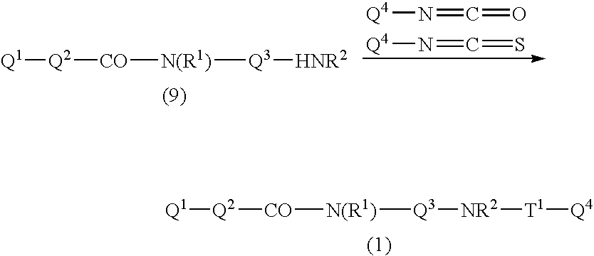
[Q1][Q2][CO][N(R1)][Q3][NR2][T1][Q4].[N(R1)]([Q3][HNR2])[CO][Q2][Q1].[Q4]N=C=S.[Q4]N=C=O
